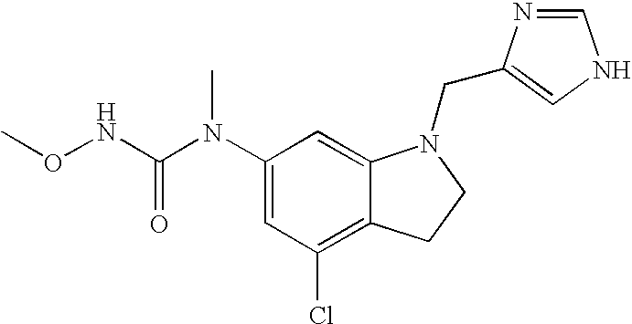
C1(N(C(NOC)=O)C)=CC(Cl)=C2C(=C1)N(CC1=CNC=N1)CC2
